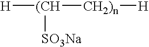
[H][(CH]([CH2)n][H])[SO3Na]
